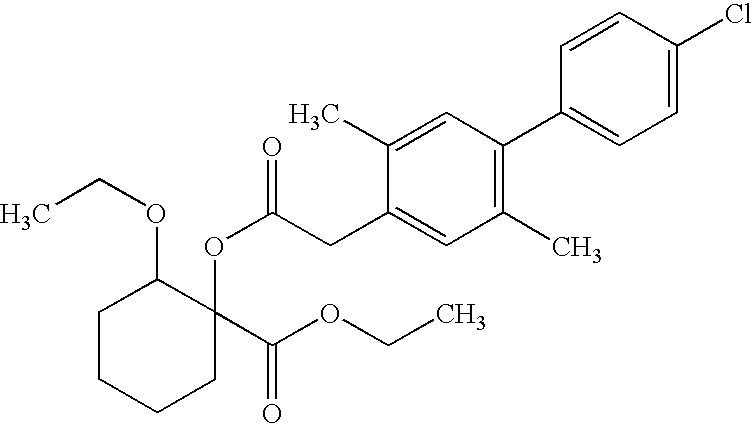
C1CCCC(OC(=O)CC2=CC(C)=C(C3=CC=C(Cl)C=C3)C=C2C)(C(OCC)=O)C1OCC
